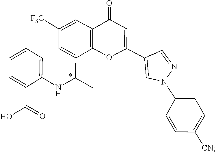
C1=C(C(C)NC2=CC=CC=C2C(O)=O)C2=C(C=C1[F3C])C(=O)C=C(C1=CN(C3=CC=C([CN])C=C3)N=C1)O2
